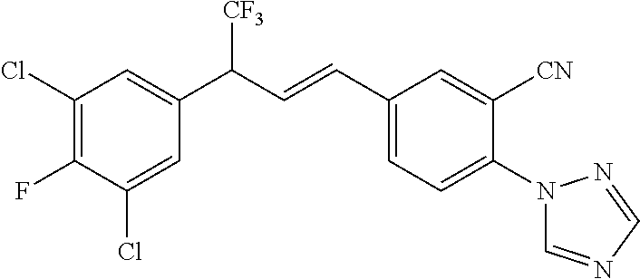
C1(Cl)=CC(C(C=CC2=CC=C(N3C=NC=N3)C([CN])=C2)[CF3])=CC(Cl)=C1F
